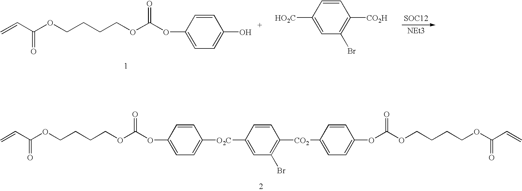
[SOC12].[NEt3].C=CC(OCCCCOC(OC1=CC=C(O)C=C1)=O)=O.[HO2C]C1=CC(Br)=C([CO2H])C=C1.C=CC(OCCCCOC(OC1=CC=C([O2C]C2=CC(Br)=C([CO2]C3=CC=C(OC(OCCCCOC(C=C)=O)=O)C=C3)C=C2)C=C1)=O)=O
